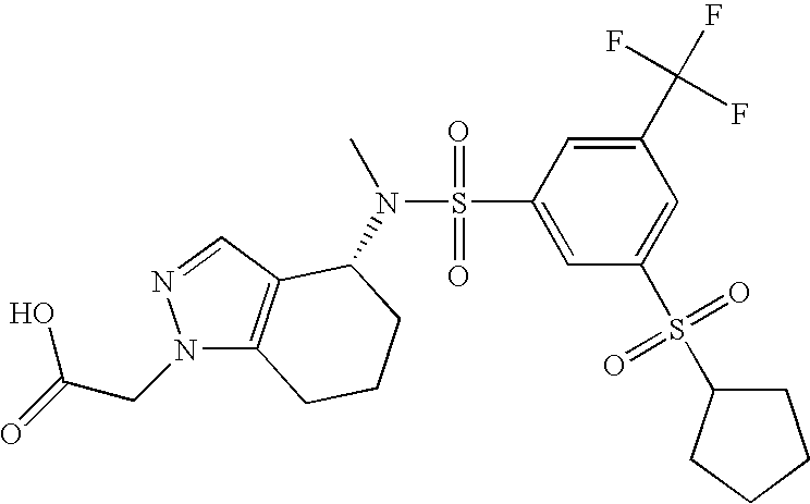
N1(CC(O)=O)C2=C(C=N1)C(N(S(=O)(=O)C1=CC(S(=O)(=O)C3CCCC3)=CC(C(F)(F)F)=C1)C)CCC2
